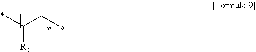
CC(CC)[R3]
